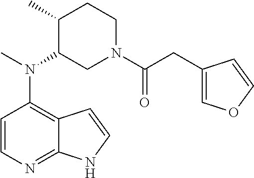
C12=C(N(C)C3CN(C(CC4=COC=C4)=O)CCC3C)C=CN=C1NC=C2
